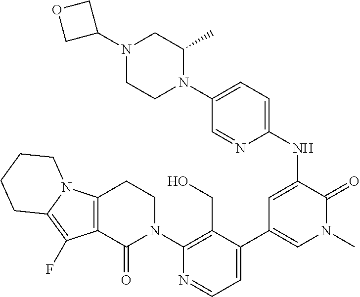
C12=C(C(=O)N(C3=C(CO)C(C4=CN(C)C(=O)C(NC5=CC=C(N6C(C)CN(C7COC7)CC6)C=N5)=C4)=CC=N3)CC1)C(F)=C1N2CCCC1
